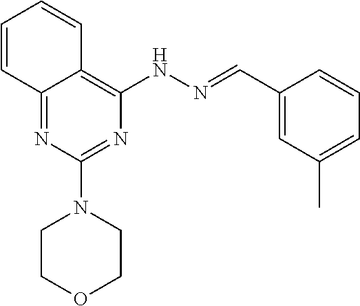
C12=NC(N3CCOCC3)=NC(NN=CC3=CC(C)=CC=C3)=C1C=CC=C2
